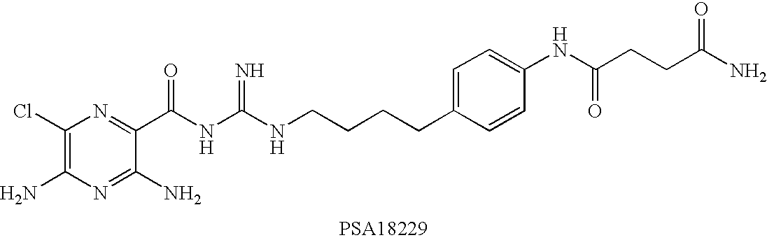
NC1=C(Cl)N=C(C(NC(NCCCCC2=CC=C(NC(CCC(N)=O)=O)C=C2)=N)=O)C(N)=N1
